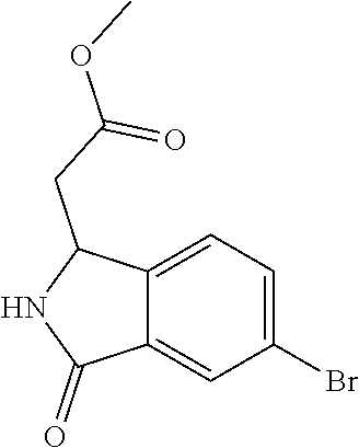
C1(Br)=CC=C2C(=C1)C(=O)NC2CC(OC)=O
